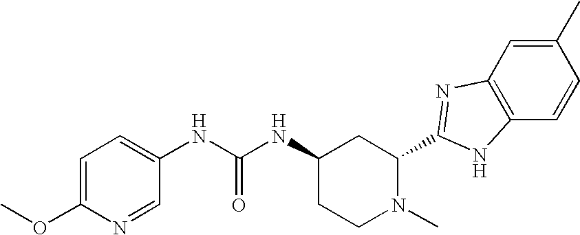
N(C(NC1CCN(C)C(C2=NC3=C(C=CC(C)=C3)N2)C1)=O)C1=CC=C(OC)N=C1
